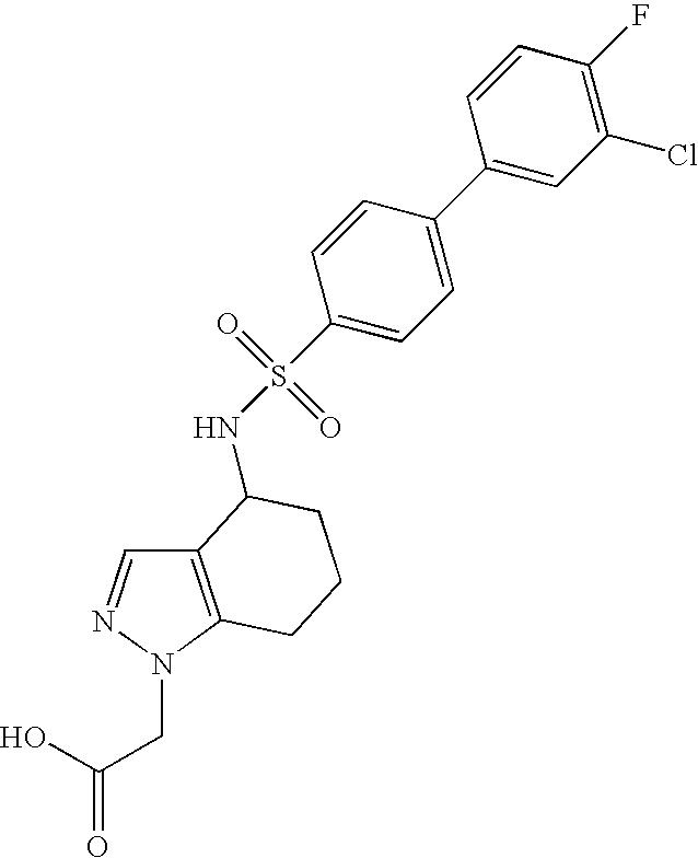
C12=C(N(CC(O)=O)N=C1)CCCC2NS(=O)(=O)C1=CC=C(C2=CC(Cl)=C(F)C=C2)C=C1
